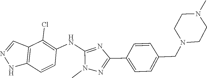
C1=CC(CN2CCN(C)CC2)=CC=C1C1=NN(C)C(NC2=C(Cl)C3=C(C=C2)NN=C3)=N1
